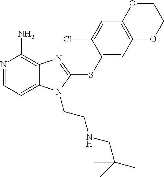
N1=CC=C2C(=C1N)N=C(SC1=CC3=C(C=C1Cl)OCCO3)N2CCNCC(C)(C)C
